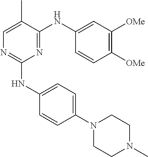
N1(C2=CC=C(NC3=NC=C(C)C(NC4=CC([OMe])=C([OMe])C=C4)=N3)C=C2)CCN(C)CC1
